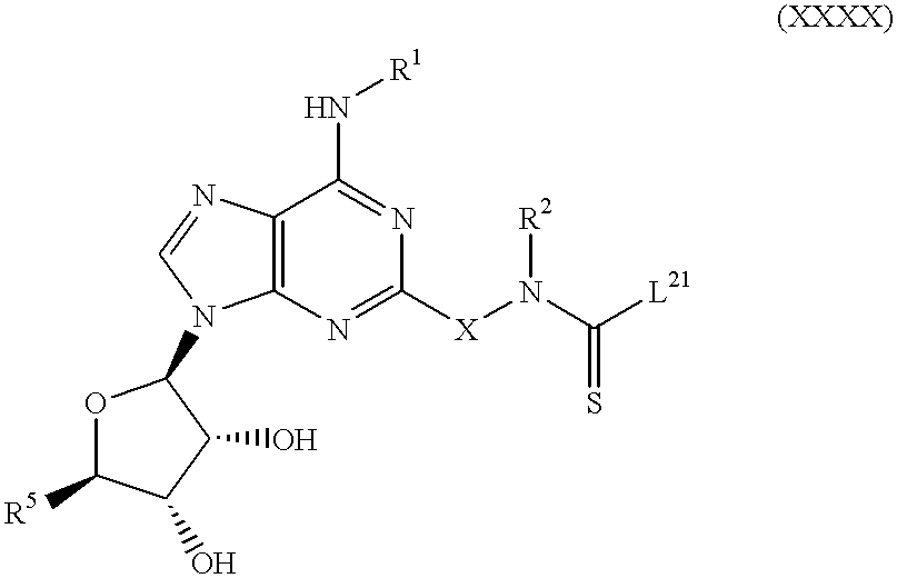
C12=C(N=C([X]N(C([L21])=S)[R2])N=C1N[R1])N(C1OC([R5])C(O)C1O)C=N2
